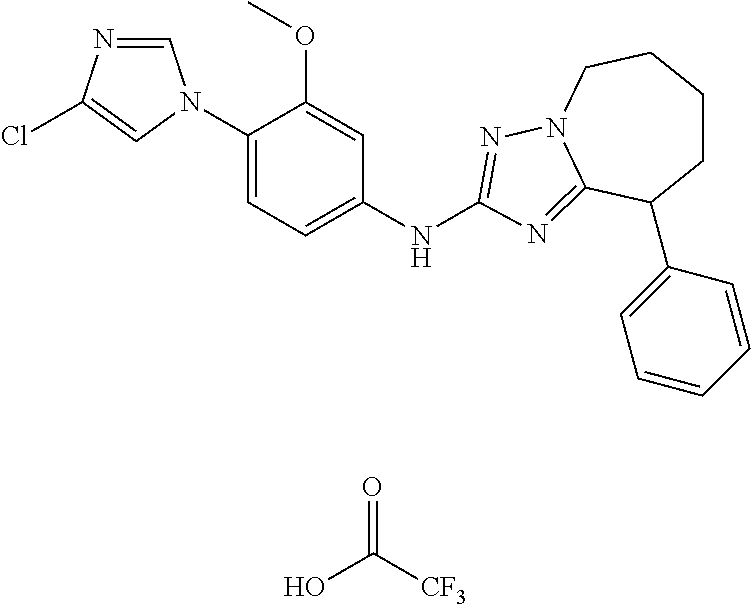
C1=NC(Cl)=CN1C1=CC=C(NC2=NN3CCCCC(C4=CC=CC=C4)C3=N2)C=C1OC.OC([CF3])=O
